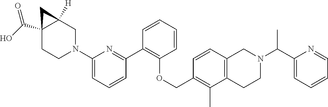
C12(C(O)=O)CCN(C3=CC=CC(C4=C(OCC5=C(C)C6=C(C=C5)CN(C(C5=CC=CC=N5)C)CC6)C=CC=C4)=N3)CC1([H])C2
